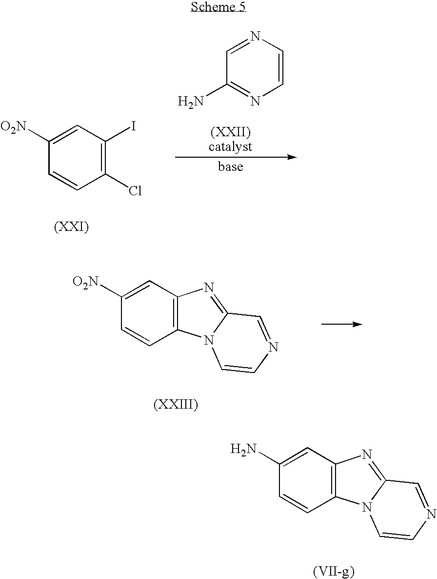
C1(Cl)=C(I)C=C([O2N])C=C1.C1=CN=CC(N)=N1.C12=C(C=C([O2N])C=C1)N=C1N2C=CN=C1.C12=C(C=C(N)C=C1)N=C1N2C=CN=C1
